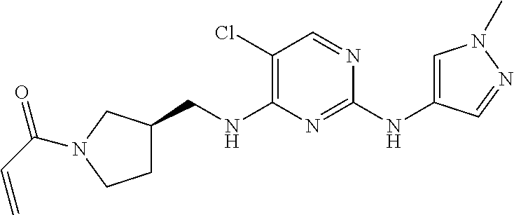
C1(Cl)=C(NCC2CCN(C(C=C)=O)C2)N=C(NC2=CN(C)N=C2)N=C1
